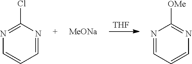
[THF].N1=CC=CN=C1Cl.N1=CC=CN=C1[OMe].[MeONa]
